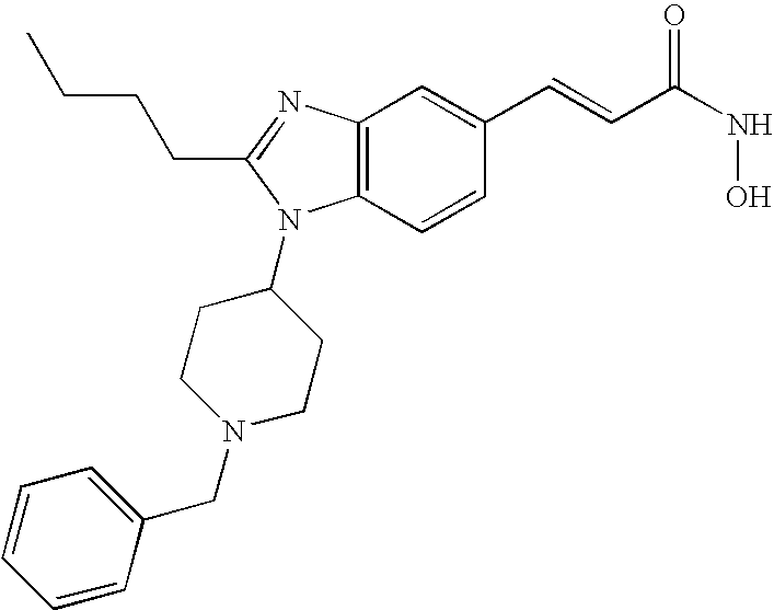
C12=C(N=C(CCCC)N1C1CCN(CC3=CC=CC=C3)CC1)C=C(C=CC(=O)NO)C=C2
